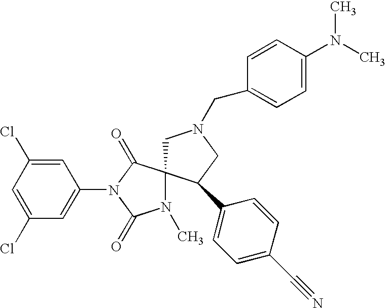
C1=C(Cl)C=C(N2C(=O)C3(N(C)C2=O)CN(CC2=CC=C(N(C)C)C=C2)CC3C2=CC=C(C#N)C=C2)C=C1Cl
